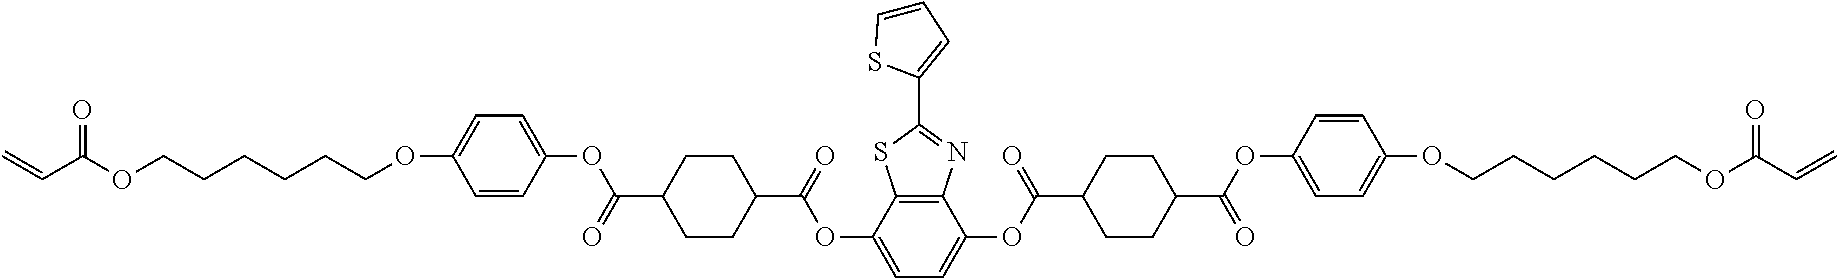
C=CC(OCCCCCCOC1=CC=C(OC(C2CCC(C(=O)OC3=CC=C(OC(C4CCC(C(OC5=CC=C(OCCCCCCOC(C=C)=O)C=C5)=O)CC4)=O)C4=C3SC(C3=CC=CS3)=N4)CC2)=O)C=C1)=O
